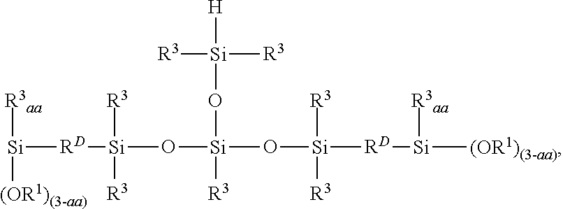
[Si]([RD][Si](O[Si](O[Si]([RD][Si]([(OR1)(3-aa)])[R3aa])([R3])[R3])(O[Si]([H])([R3])[R3])[R3])([R3])[R3])([R3aa])[(OR1)(3-aa)]
